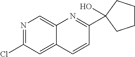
N1=C(Cl)C=C2C(=C1)N=C(C1(O)CCCC1)C=C2
